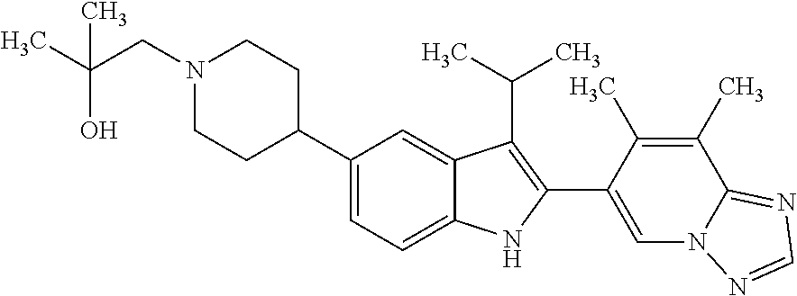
C1(C2CCN(CC(O)(C)C)CC2)=CC=C2C(=C1)C(C(C)C)=C(C1=CN3C(=NC=N3)C(C)=C1C)N2
